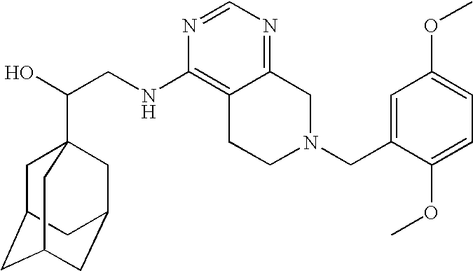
C(CNC1=C2C(=NC=N1)CN(CC1=CC(OC)=CC=C1OC)CC2)(O)C12CC3CC(CC(C1)C3)C2
